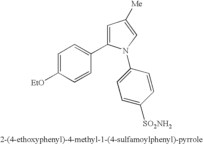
C1=C([SO2NH2])C=CC(N2C(C3=CC=C([EtO])C=C3)=CC([Me])=C2)=C1
